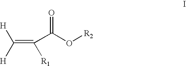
C(=C([R1])C(=O)O[R2])([H])[H]
